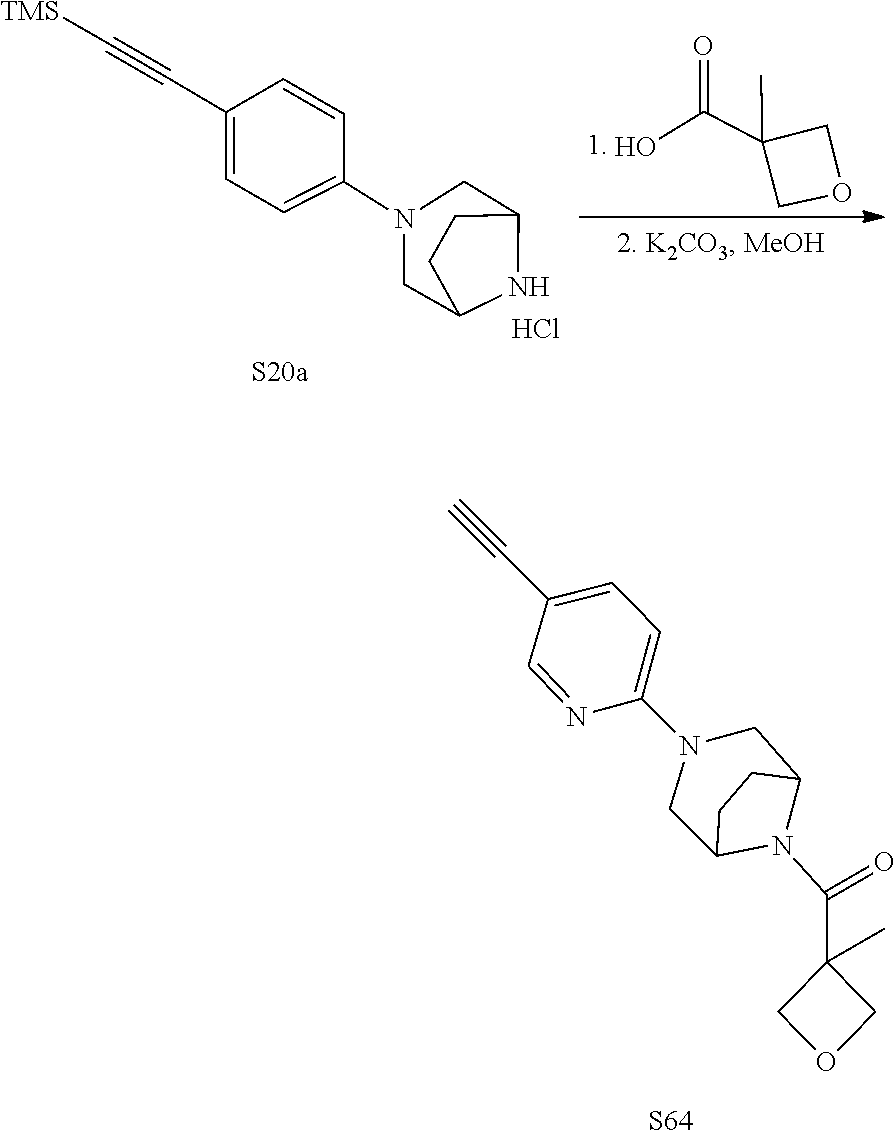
C(C1(C)COC1)(O)=O.N1(C2=CC=C(C#C[TMS])C=C2)CC2CCC(C1)N2.Cl.[S64].C1(C)(C(N2C3CN(C4=CC=C(C#C)C=N4)CC2CC3)=O)COC1
